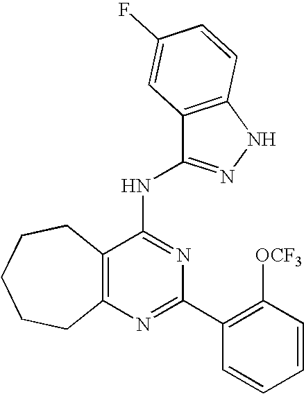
C12=C(N=C(C3=C([OCF3])C=CC=C3)N=C1NC1=NNC3=C1C=C(F)C=C3)CCCCC2
